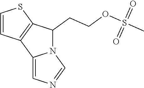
C1=CC2=C(S1)C(CCOS(C)(=O)=O)N1C2=CN=C1
